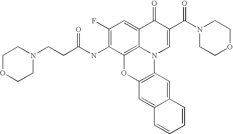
C12=C3C(=CC(F)=C1NC(CCN1CCOCC1)=O)C(=O)C(C(=O)N1CCOCC1)=CN3C1=C(O2)C=C2C(=C1)C=CC=C2
